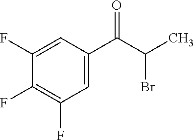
C1(F)=CC(C(C(C)Br)=O)=CC(F)=C1F
